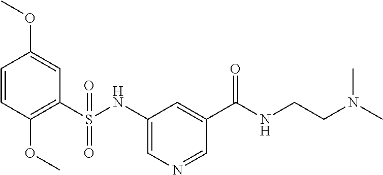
C1=CC(OC)=C(S(NC2=CN=CC(C(NCCN(C)C)=O)=C2)(=O)=O)C=C1OC
